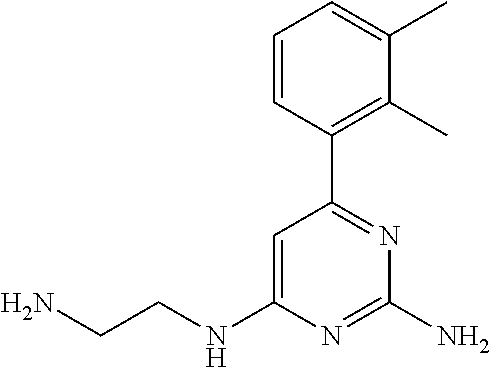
C1=C(NCCN)N=C(N)N=C1C1=C(C)C(C)=CC=C1
